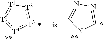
[T3]1:[T4]:[T5]:[T1][T2]:1.C1=NN=CN1
